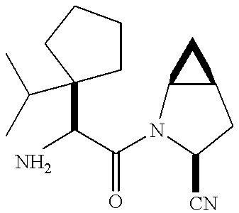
NC(C(N1C2C(CC1[CN])C2)=O)C1(C(C)C)CCCC1
